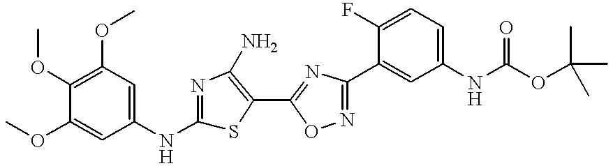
C1(NC2=NC(N)=C(C3=NC(C4=CC(NC(OC(C)(C)C)=O)=CC=C4F)=NO3)S2)=CC(OC)=C(OC)C(OC)=C1
